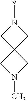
N1(*)CC2(C1)CN(C)C2
